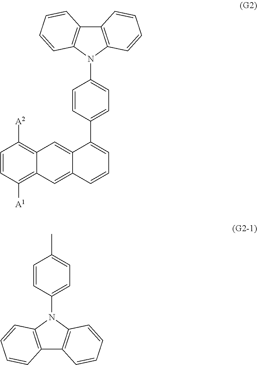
C12=C(N(C3=CC=C(C4=CC=CC5=CC6=C([A1])C=CC([A2])=C6C=C45)C=C3)C3=C1C=CC=C3)C=CC=C2.C1(C)=CC=C(N2C3=C(C4=C2C=CC=C4)C=CC=C3)C=C1
